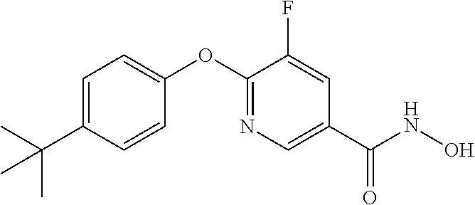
C1=C(C(C)(C)C)C=CC(OC2=NC=C(C(NO)=O)C=C2F)=C1
